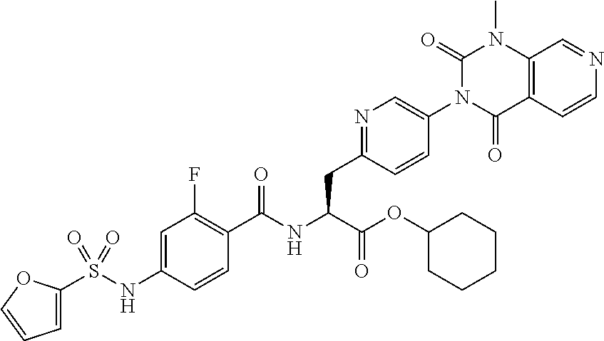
C1=C(S(NC2=CC(F)=C(C(NC(C(=O)OC3CCCCC3)CC3=NC=C(N4C(=O)C5=C(N(C)C4=O)C=NC=C5)C=C3)=O)C=C2)(=O)=O)OC=C1
